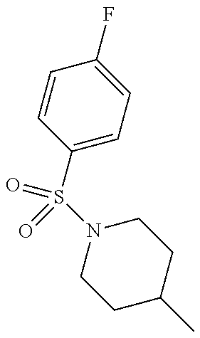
C1(S(=O)(N2CCC(C)CC2)=O)=CC=C(F)C=C1
